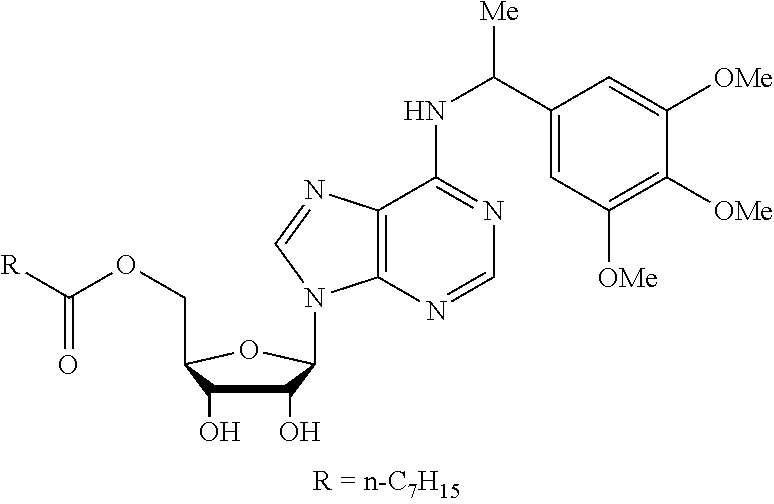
C1(O)C(O)C(COC(=O)[R])OC1N1C2=C(N=C1)C(NC([Me])C1=CC([OMe])=C([OMe])C([OMe])=C1)=NC=N2
